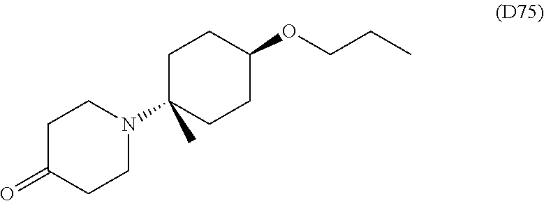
C1C(N2CCC(=O)CC2)(C)CCC(OCCC)C1
